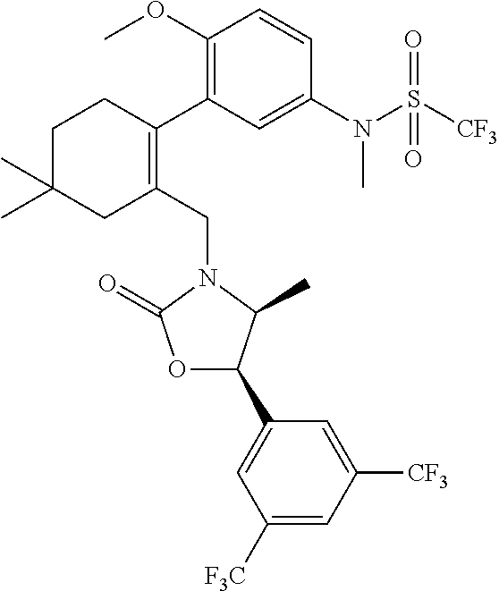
C1(CN2C(=O)OC(C3=CC([F3C])=CC([CF3])=C3)C2C)=C(C2=C(OC)C=CC(N(S([CF3])(=O)=O)C)=C2)CCC(C)(C)C1
